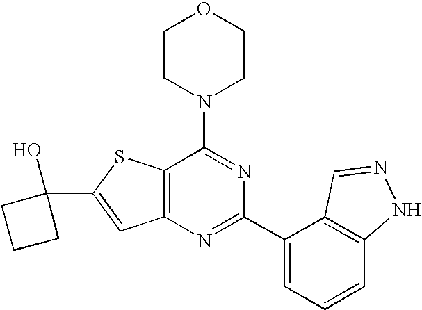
C1CN(C2=NC(C3=CC=CC4=C3C=NN4)=NC3=C2SC(C2(O)CCC2)=C3)CCO1
